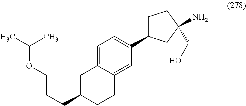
C1C2=CC=C(C3CCC(CO)(N)C3)C=C2CCC1CCCOC(C)C
